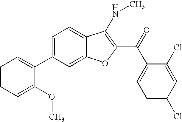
C1=CC=C(OC)C(C2=CC=C3C(=C2)OC(C(C2=CC=C(Cl)C=C2Cl)=O)=C3NC)=C1
